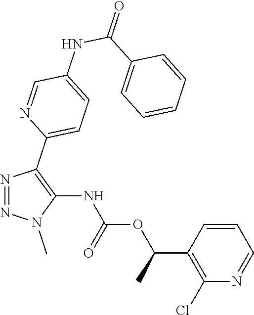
N1=NC(C2=CC=C(NC(C3=CC=CC=C3)=O)C=N2)=C(NC(OC(C2=C(Cl)N=CC=C2)C)=O)N1C
